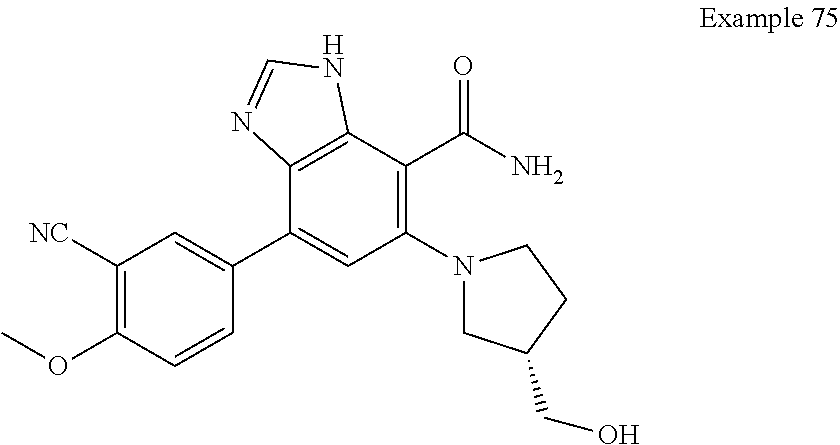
C12=C(C(C(N)=O)=C(N3CC(CO)CC3)C=C1C1=CC([NC])=C(OC)C=C1)NC=N2
